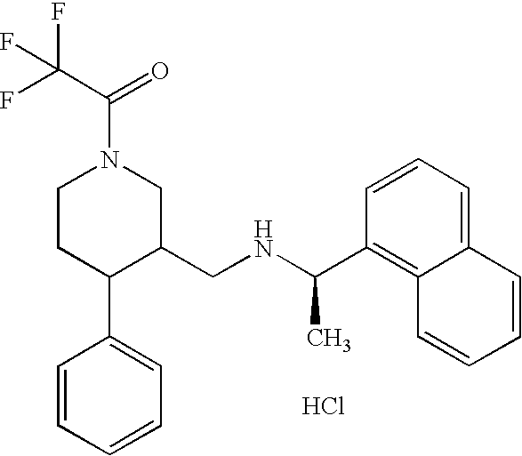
C1(C(NCC2CN(C(C(F)(F)F)=O)CCC2C2=CC=CC=C2)C)=C2C(=CC=C1)C=CC=C2.Cl
